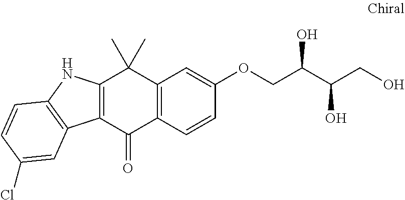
C12=C(C=CC(OCC(C(CO)O)O)=C1)C(=O)C1=C(C2(C)C)NC2=C1C=C(Cl)C=C2
